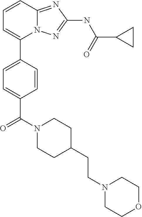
C1=CC2=NC(NC(C3CC3)=O)=NN2C(C2=CC=C(C(N3CCC(CCN4CCOCC4)CC3)=O)C=C2)=C1
